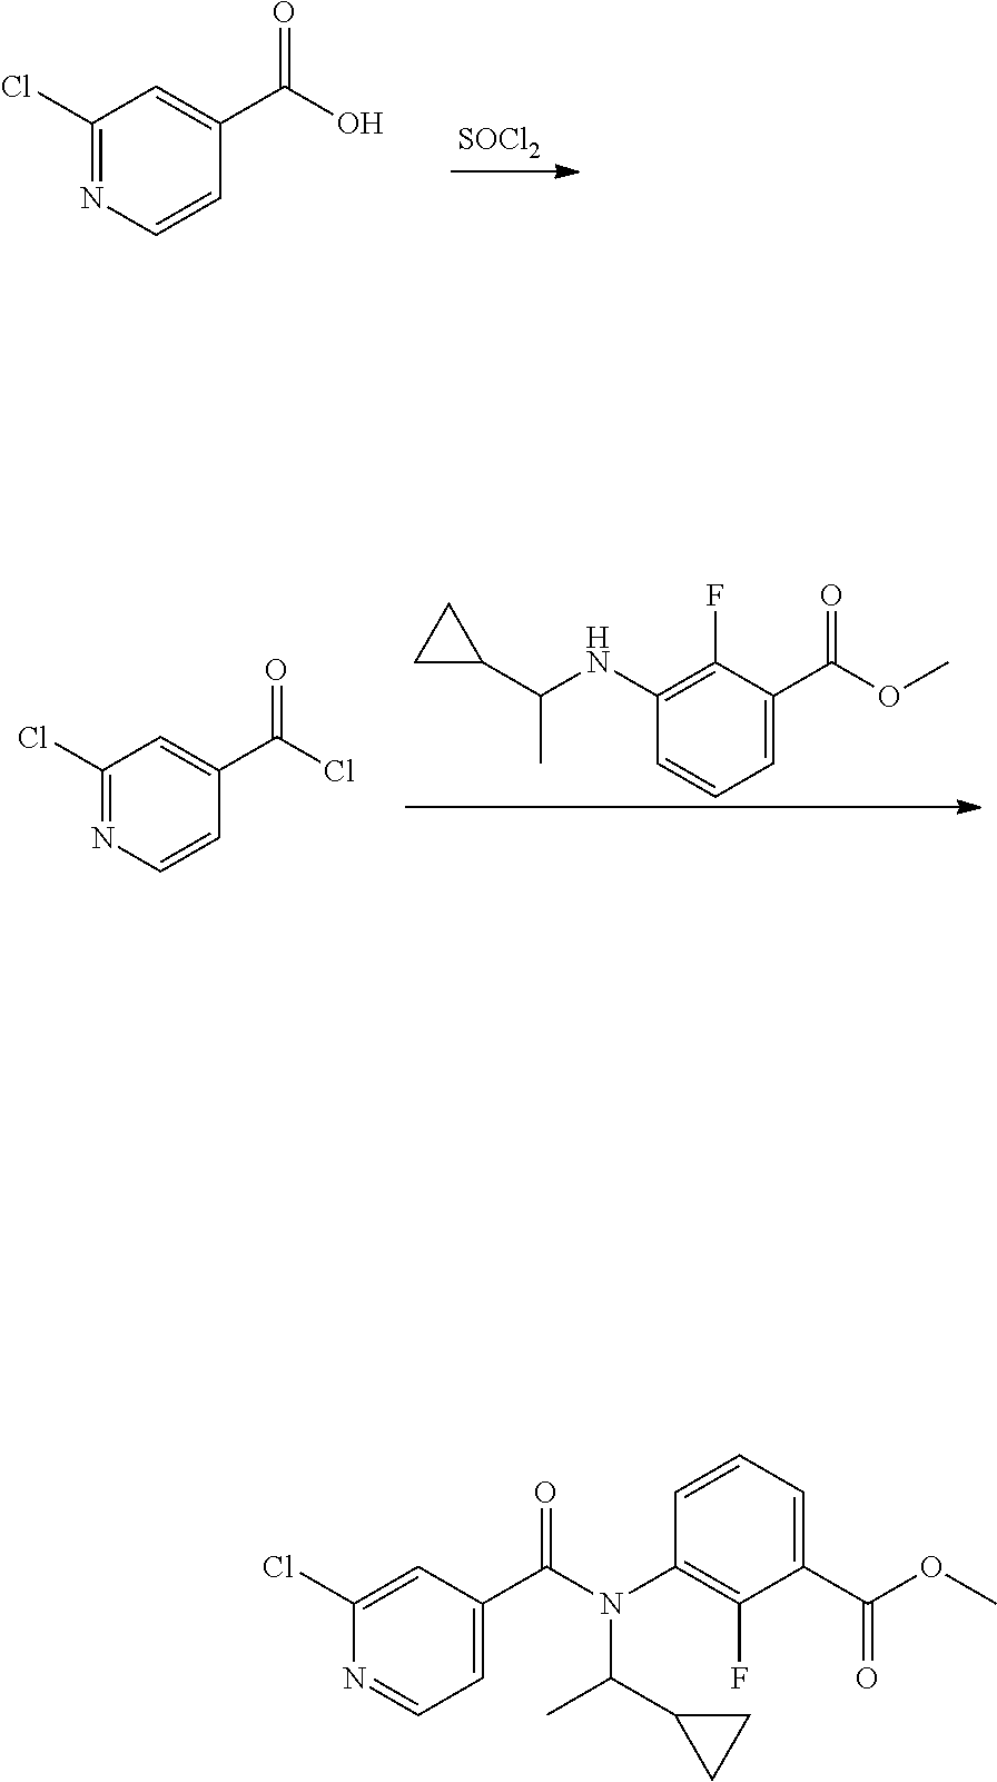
C1=CN=C(Cl)C=C1C(=O)O.[SOCl2].C1=CN=C(Cl)C=C1C(=O)Cl.C1C(C(NC2=C(F)C(C(=O)OC)=CC=C2)C)C1.CC(C1CC1)N(C1=C(F)C(C(OC)=O)=CC=C1)C(C1=CC=NC(Cl)=C1)=O
